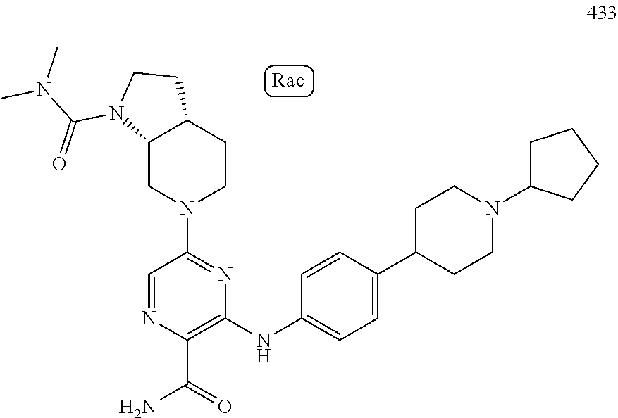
C12CN(C3=NC(NC4=CC=C(C5CCN(C6CCCC6)CC5)C=C4)=C(C(=O)N)N=C3)CCC1CCN2C(=O)N(C)C
